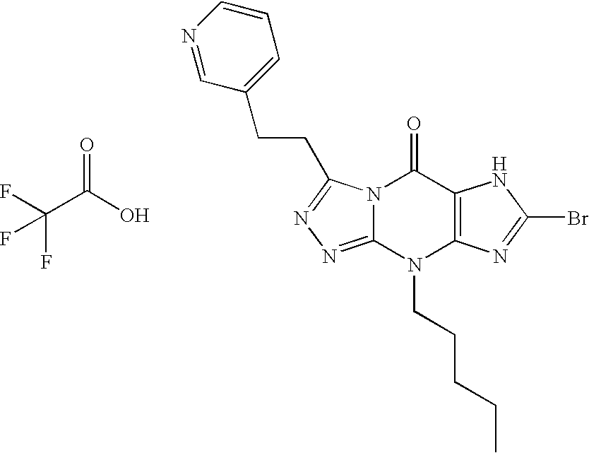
N12C(=NN=C1CCC1=CC=CN=C1)N(CCCCC)C1=C(C2=O)NC(Br)=N1.C(C(O)=O)(F)(F)F
